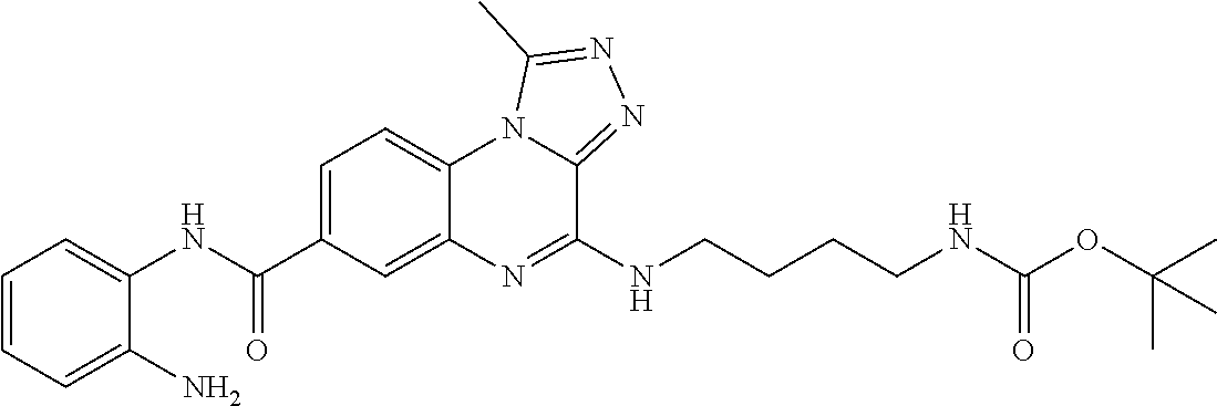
C1=C(C(NC2=CC=CC=C2N)=O)C=C2C(=C1)N1C(=NN=C1C)C(NCCCCNC(OC(C)(C)C)=O)=N2
